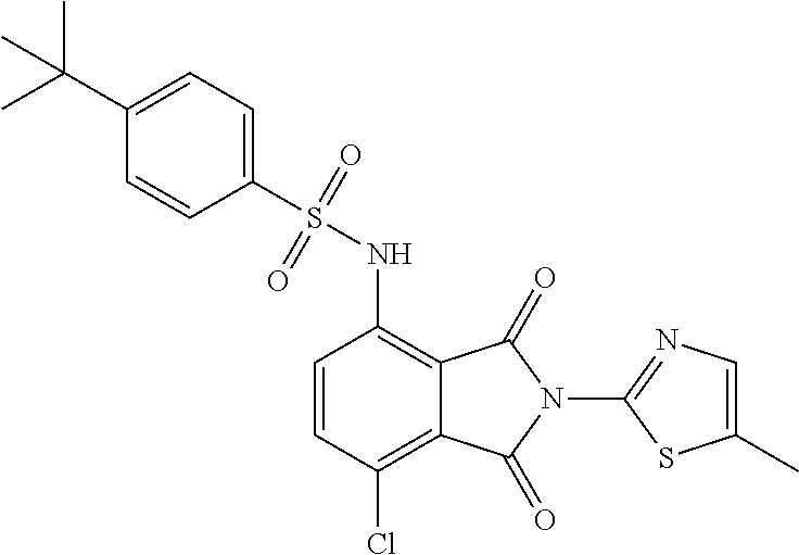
C1=CC(Cl)=C2C(=C1NS(C1=CC=C(C(C)(C)C)C=C1)(=O)=O)C(=O)N(C1=NC=C(C)S1)C2=O
